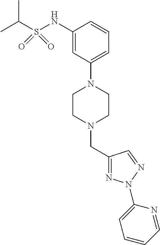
C1(CN2CCN(C3=CC=CC(NS(C(C)C)(=O)=O)=C3)CC2)=NN(C2=CC=CC=N2)N=C1
